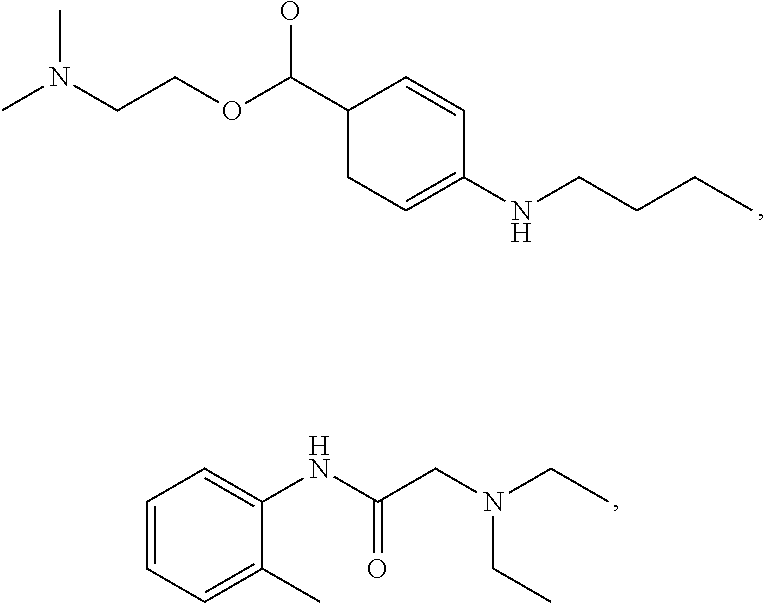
C1(C(OCCN(C)C)O)CC=C(NCCCC)C=C1.C1=CC=C(C)C(NC(CN(CC)CC)=O)=C1
